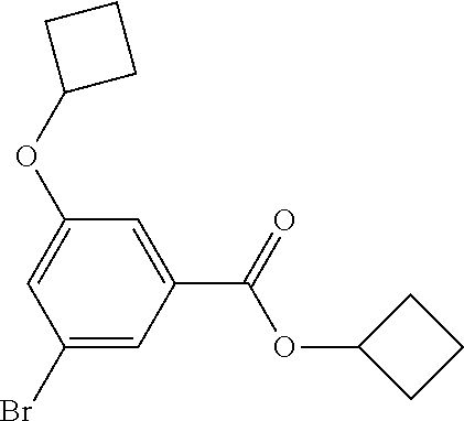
C1(OC2CCC2)=CC(Br)=CC(C(=O)OC2CCC2)=C1
